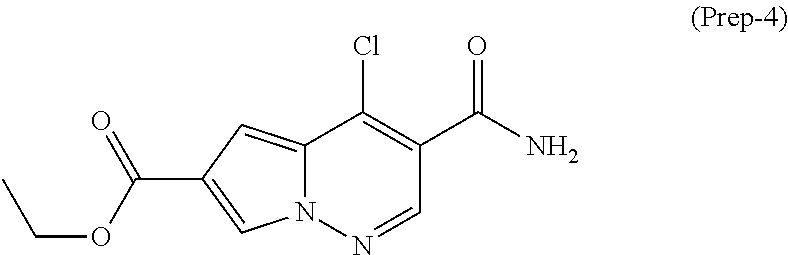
N12C(=CC(C(=O)OCC)=C1)C(Cl)=C(C(N)=O)C=N2
